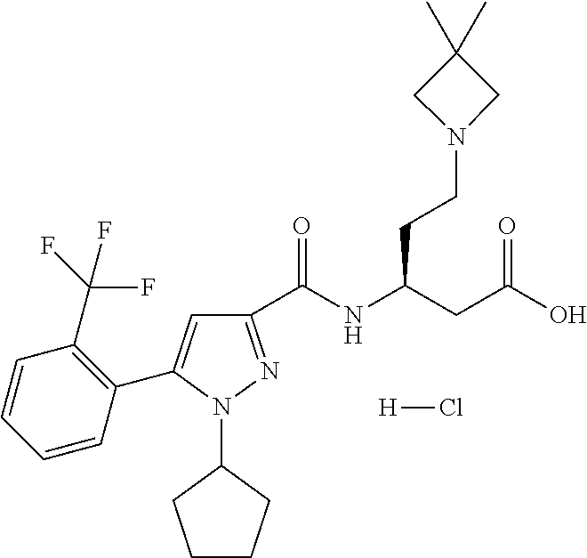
C1(C(NC(CC(O)=O)CCN2CC(C)(C)C2)=O)=NN(C2CCCC2)C(C2=C(C(F)(F)F)C=CC=C2)=C1.[H]Cl
